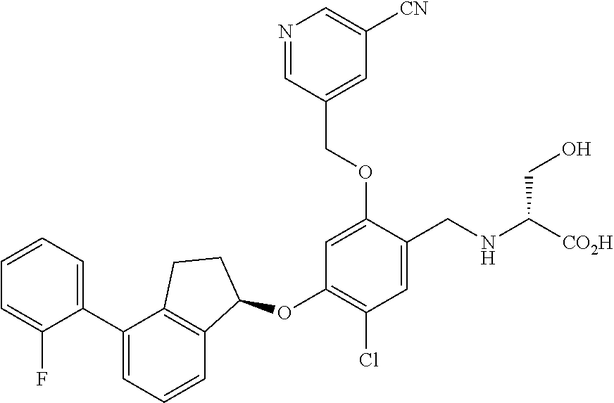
O(C1=C(Cl)C=C(CNC([CO2H])CO)C(OCC2=CC([CN])=CN=C2)=C1)C1C2=C(C(C3=CC=CC=C3F)=CC=C2)CC1
